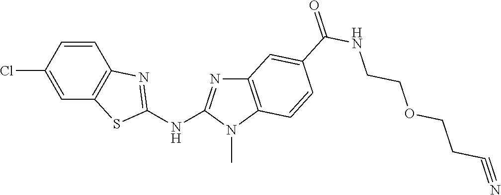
C1(Cl)=CC2=C(C=C1)N=C(NC1=NC3=C(N1C)C=CC(C(NCCOCCC#N)=O)=C3)S2
